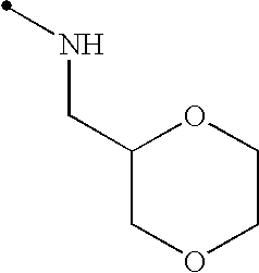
C1(CNC)COCCO1
